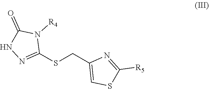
C1(SCC2=CSC([R5])=N2)=NNC(=O)N1[R4]
